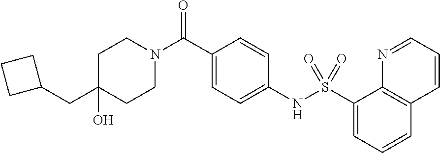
C1(O)(CC2CCC2)CCN(C(C2=CC=C(NS(C3=CC=CC4=C3N=CC=C4)(=O)=O)C=C2)=O)CC1
